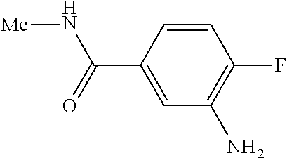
C1=CC(F)=C(N)C=C1C(=O)N[Me]
